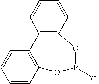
C12=C(C=CC=C1)C1=C(OP(Cl)O2)C=CC=C1
